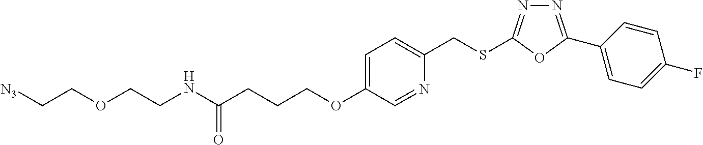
N1=C(C2=CC=C(F)C=C2)OC(SCC2=CC=C(OCCCC(NCCOCC[N3])=O)C=N2)=N1
